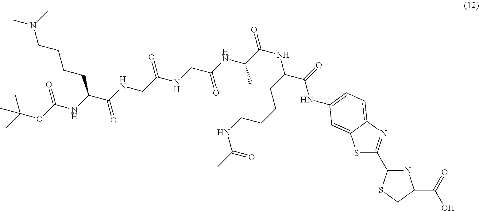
C(OC(NC(C(NCC(NCC(NC(C(NC(C(=O)NC1=CC=C2N=C(C3=NC(C(=O)O)CS3)SC2=C1)CCCCNC(C)=O)=O)C)=O)=O)=O)CCCCN(C)C)=O)(C)(C)C
